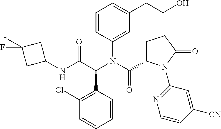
C1(Cl)=C(C(C(NC2CC(F)(F)C2)=O)N(C(C2CCC(=O)N2C2=NC=CC([CN])=C2)=O)C2=CC(CCO)=CC=C2)C=CC=C1
